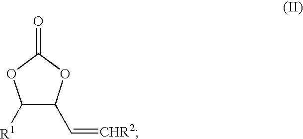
C1([R1])C(C=[CHR2])OC(=O)O1
